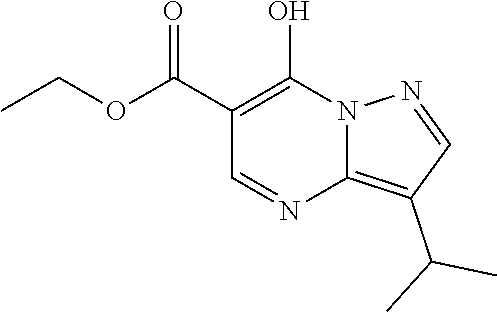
C12=C(C(C)C)C=NN1C(O)=C(C(OCC)=O)C=N2
